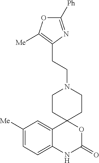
C1CC2(CCN1CCC1=C([Me])OC([Ph])=N1)C1=CC([Me])=CC=C1NC(=O)O2
